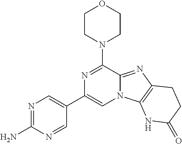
N1=C(N)N=CC(C2=CN3C(=NC4=C3NC(=O)CC4)C(N3CCOCC3)=N2)=C1
